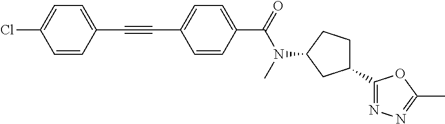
C1=CC(C#CC2=CC=C(C(N(C3CC(C4=NN=C(C)O4)CC3)C)=O)C=C2)=CC=C1Cl
